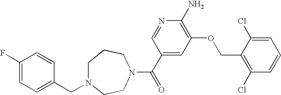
C1(F)=CC=C(CN2CCCN(C(C3=CC(OCC4=C(Cl)C=CC=C4Cl)=C(N)N=C3)=O)CC2)C=C1
